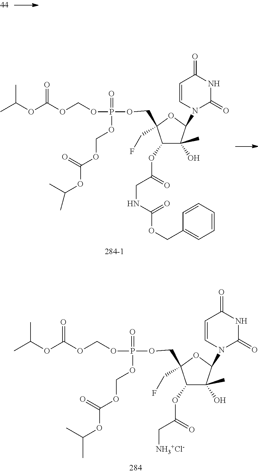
CC(OC(OCOP(OCOC(OC(C)C)=O)(=O)OCC1(CF)C(OC(CNC(=O)OCC2=CC=CC=C2)=O)C(O)(C)C(N2C(=O)NC(=O)C=C2)O1)=O)C.CC(OC(OCOP(OCOC(OC(C)C)=O)(=O)OCC1(CF)C(OC(C[NH3+Cl-])=O)C(O)(C)C(N2C(=O)NC(=O)C=C2)O1)=O)C
